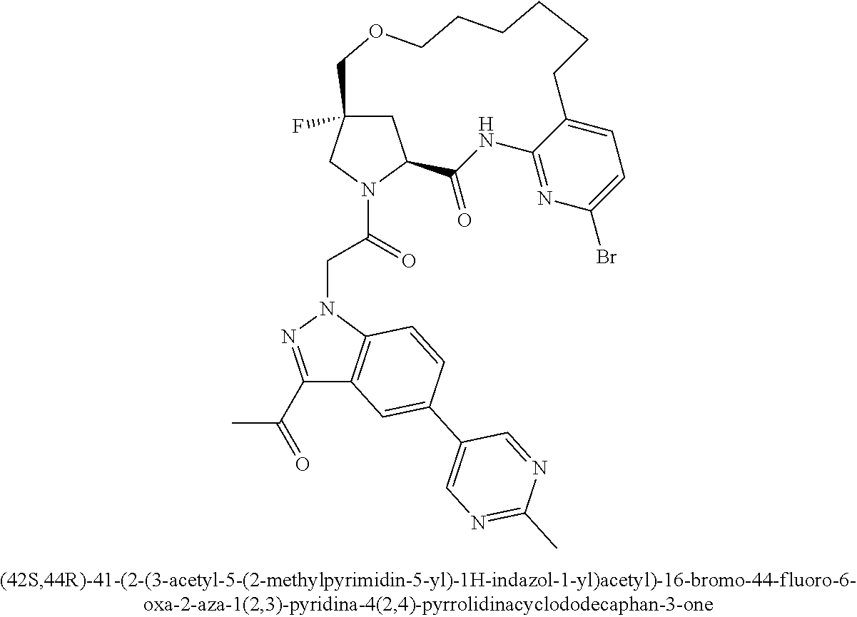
C1C2(F)CN(C(CN3N=C(C(C)=O)C4=C3C=CC(C3=CN=C(C)N=C3)=C4)=O)C1C(=O)NC1=NC(Br)=CC=C1CCCCCCOC2
